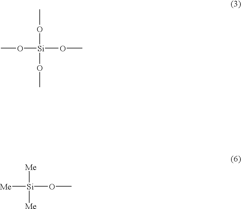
O([Si](OC)(OC)OC)C.[Me][Si](OC)([Me])[Me]
